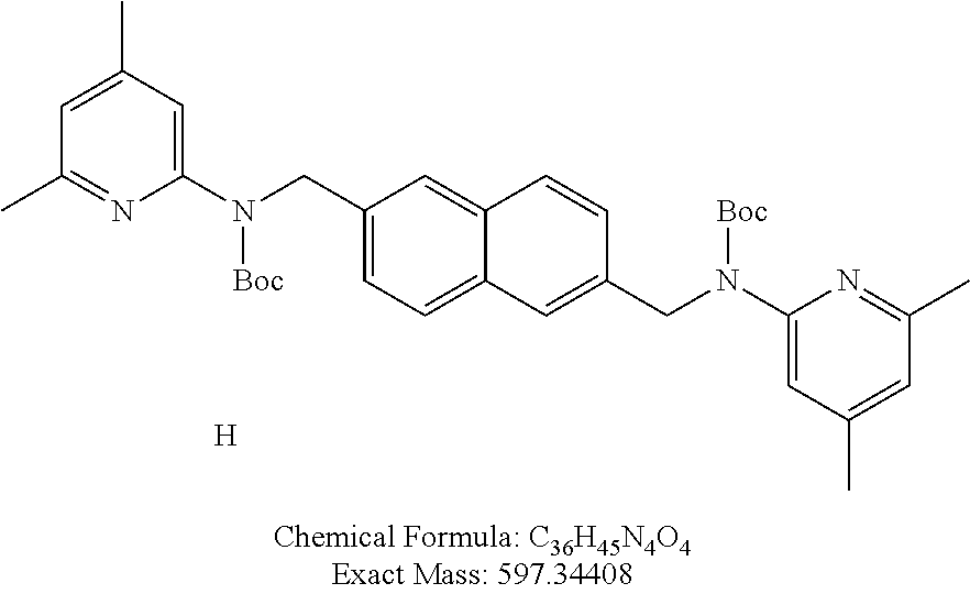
C1=C(C)C=C(N(CC2=CC=C3C(=C2)C=CC(CN(C2=CC(C)=CC(C)=N2)[Boc])=C3)[Boc])N=C1C.[H]
